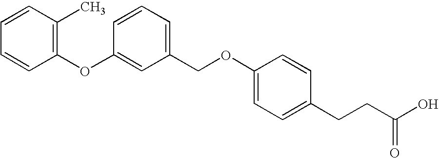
C1(OC2=CC(COC3=CC=C(CCC(O)=O)C=C3)=CC=C2)=C(C)C=CC=C1
